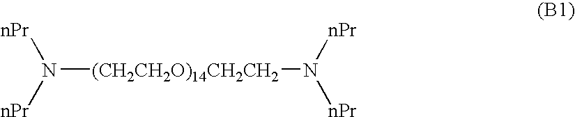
N([(CH2CH2O)14CH2CH2]N([nPr])[nPr])([nPr])[nPr]
